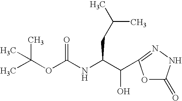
CC(C)(OC(NC(C(O)C1=NNC(=O)O1)CC(C)C)=O)C
